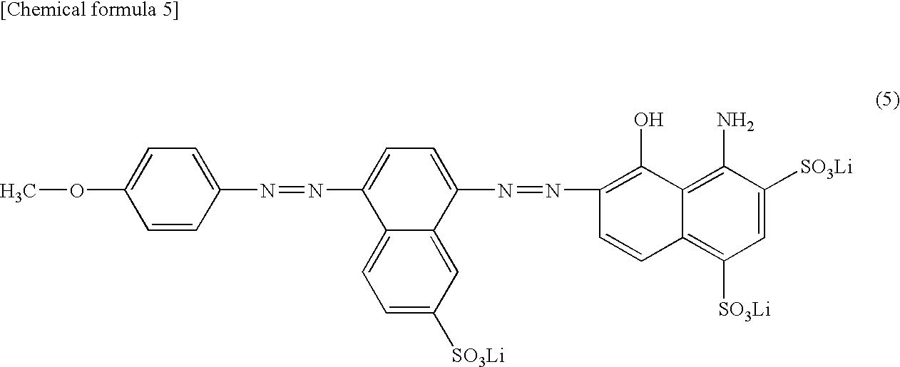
O(C1=CC=C(N=NC2=CC=C(N=NC3=C(O)C4=C(N)C([SO3Li])=CC([SO3Li])=C4C=C3)C3=CC([SO3Li])=CC=C23)C=C1)C
